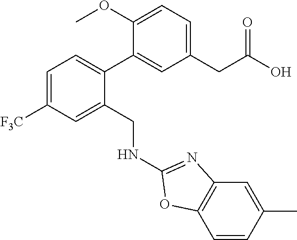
C1=C([F3C])C=C(CNC2=NC3=C(C=CC(C)=C3)O2)C(C2=CC(CC(=O)O)=CC=C2OC)=C1
